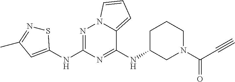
C1(NC2CN(C(C#C)=O)CCC2)=NC(NC2=CC(C)=NS2)=NN2C1=CC=C2
